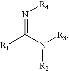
N(=C(N([R3])[R2])[R1])[R4]
